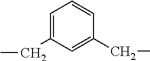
C1=C(CC)C=C(CC)C=C1
